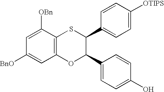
C1=C([OBn])C2=C(C=C1[BnO])OC(C1=CC=C(O)C=C1)C(C1=CC=C([OTIPS])C=C1)S2
